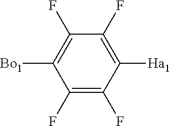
C1(F)=C(F)C([Ha1])=C(F)C(F)=C1[Bo1]
